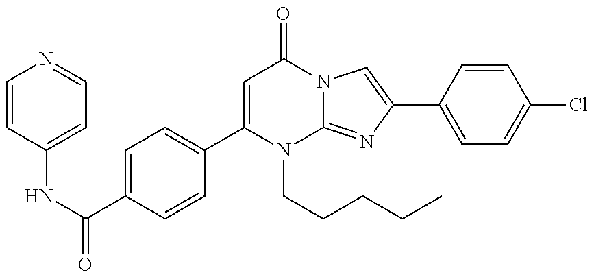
C1(C(NC2=CC=NC=C2)=O)=CC=C(C2=CC(=O)N3C(=NC(C4=CC=C(Cl)C=C4)=C3)N2CCCCC)C=C1
